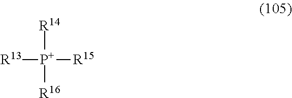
[R13][P+]([R14])([R16])[R15]
